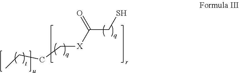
C(CC[X]C(CS)=O)C
